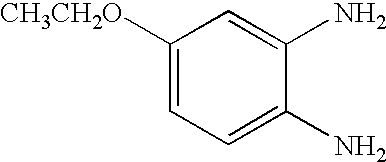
C1([CH3CH2O])=CC=C(N)C(N)=C1
